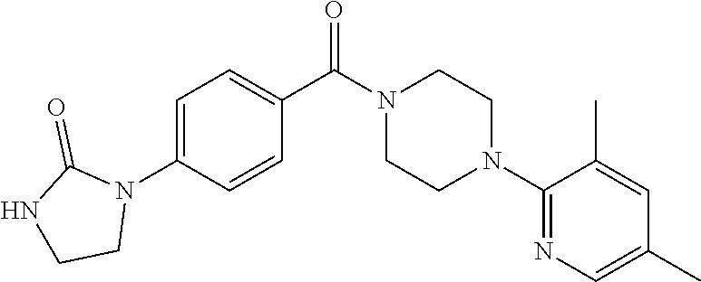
C1=C(N2C(=O)NCC2)C=CC(C(N2CCN(C3=NC=C(C)C=C3C)CC2)=O)=C1
